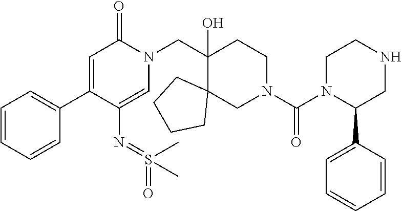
C1=CC=CC(C2=CC(=O)N(CC3(O)C4(CN(C(N5C(C6=CC=CC=C6)CNCC5)=O)CC3)CCCC4)C=C2N=S(=O)(C)C)=C1
